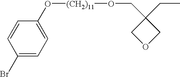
C1(Br)=CC=C(O[(CH2)11]OCC2(CC)COC2)C=C1
